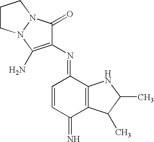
C1CN2N(C1)C(=O)C(N=C1C=CC(=N)C3=C1NC(C)C3C)=C2N
